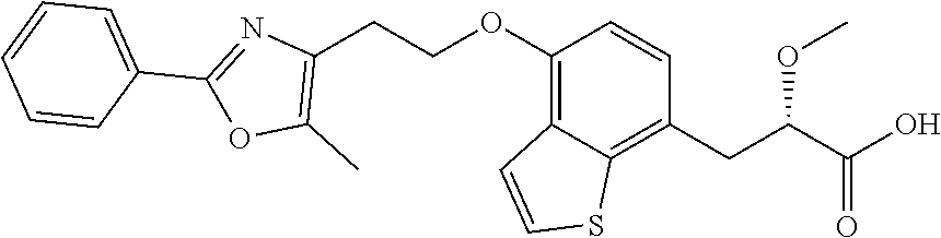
C1(OCCC2=C(C)OC(C3=CC=CC=C3)=N2)=C2C(=C(CC(C(O)=O)OC)C=C1)SC=C2
